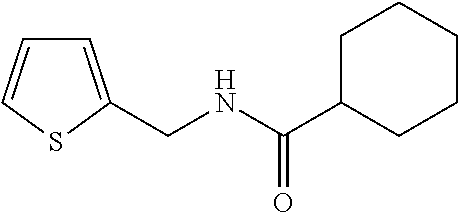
C1C(C(NCC2=CC=CS2)=O)CCCC1
